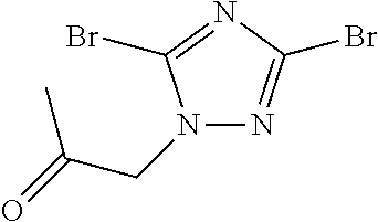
N1(CC(=O)C)N=C(Br)N=C1Br
